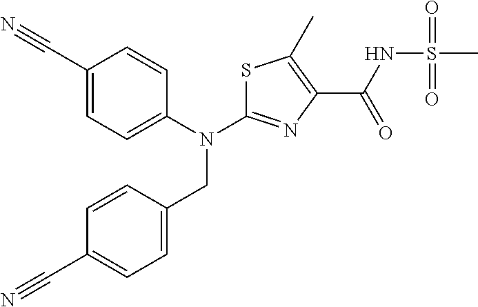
C1(C#N)=CC=C(N(C2=NC(C(NS(C)(=O)=O)=O)=C(C)S2)CC2=CC=C(C#N)C=C2)C=C1
